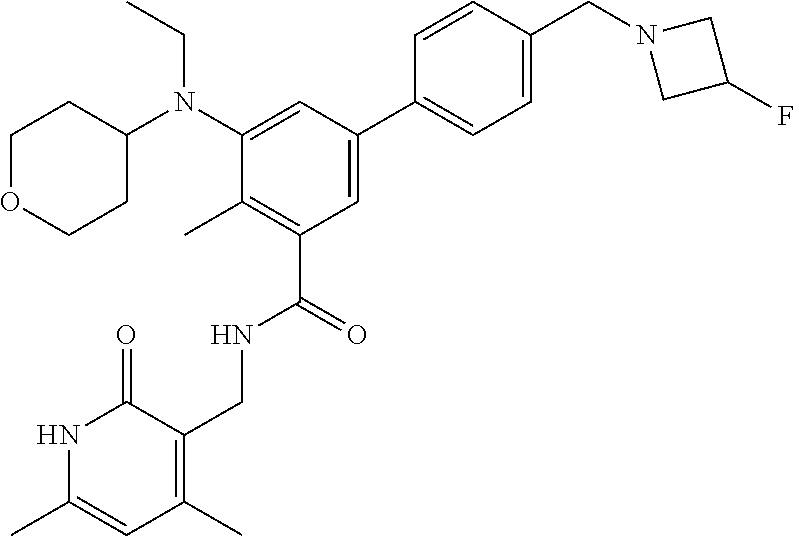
C1=CC(CN2CC(F)C2)=CC=C1C1=CC(C(=O)NCC2=C(C)C=C(C)NC2=O)=C(C)C(N(C2CCOCC2)CC)=C1
